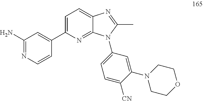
C1(C2=CC=C3C(=N2)N(C2=CC=C([CN])C(N4CCOCC4)=C2)C(C)=N3)=CC(N)=NC=C1
